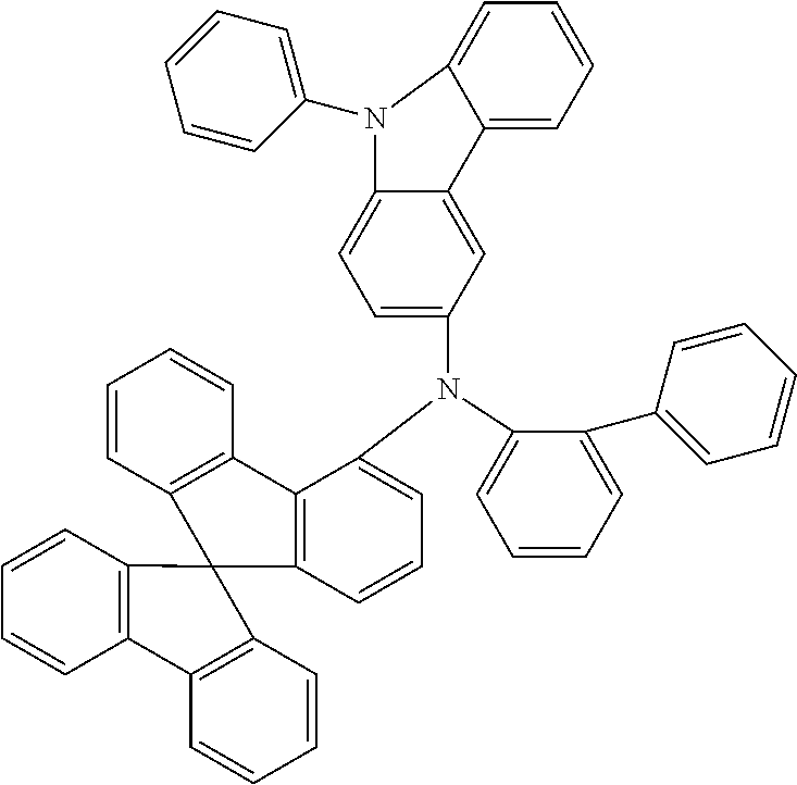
C1=CC=C(N(C2=CC=CC3=C2C2=C(C=CC=C2)C32C3=C(C=CC=C3)C3=C2C=CC=C3)C2=CC=C3C(=C2)C2=CC=CC=C2N3C2=CC=CC=C2)C(C2=CC=CC=C2)=C1
